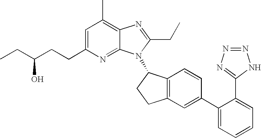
C1=C(CCC(CC)O)N=C2C(=C1C)N=C(CC)N2C1C2=C(CC1)C=C(C1=CC=CC=C1C1=NN=NN1)C=C2
